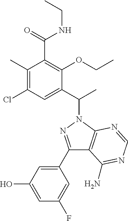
O=C(NCC)C1=C(OCC)C(C(C)N2N=C(C3=CC(O)=CC(F)=C3)C3=C2N=CN=C3N)=CC(Cl)=C1C
